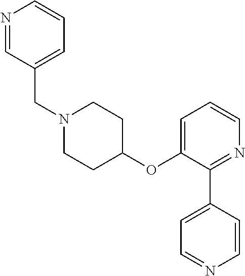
C1(OC2=CC=CN=C2C2=CC=NC=C2)CCN(CC2=CC=CN=C2)CC1
